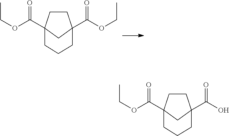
C1CC2(C(OCC)=O)CC1(C(OCC)=O)CCC2.C1CC2(C(OCC)=O)CC1(C(O)=O)CCC2
